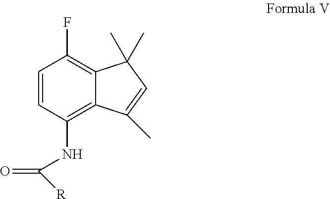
C1=CC(NC([R])=O)=C2C(=C1F)C(C)(C)C=C2C
